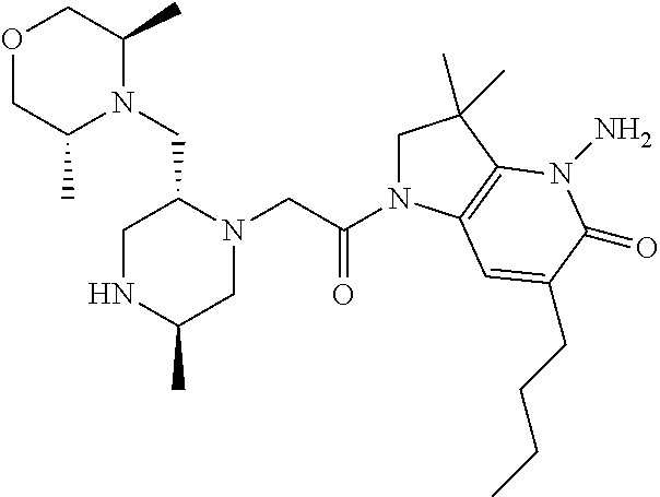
O1CC(C)N(CC2CNC(C)CN2CC(N2CC(C)(C)C3=C2C=C(CCCC)C(=O)N3N)=O)C(C)C1
